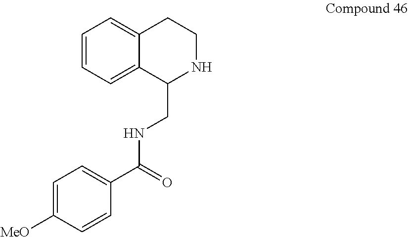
C1=CC=C2C(=C1)CCNC2CNC(C1=CC=C([MeO])C=C1)=O
